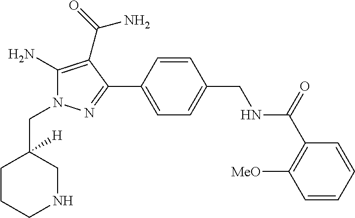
C(N1C(N)=C(C(=O)N)C(C2=CC=C(CNC(C3=C([MeO])C=CC=C3)=O)C=C2)=N1)C1([H])CCCNC1
